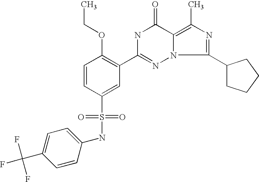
C1=CC(S(=O)(=O)NC2=CC=C(C(F)(F)F)C=C2)=CC(C2=NN3C(=C(C)N=C3C3CCCC3)C(=O)N2)=C1OCC
